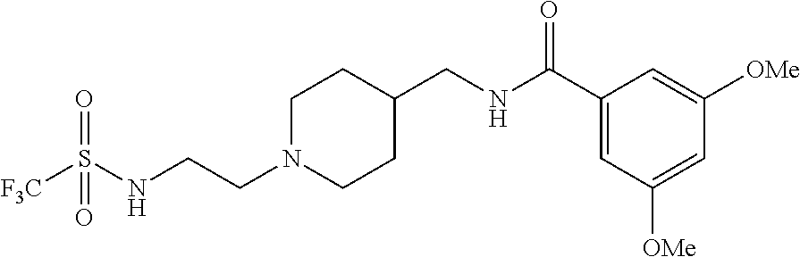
C(CN1CCC(CNC(C2=CC([OMe])=CC([OMe])=C2)=O)CC1)NS([F3C])(=O)=O
